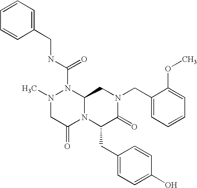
N(C(N1N(C)CC(=O)N2C1CN(CC1=CC=CC=C1OC)C(=O)C2CC1=CC=C(O)C=C1)=O)CC1=CC=CC=C1
